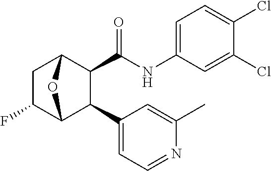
C1C(F)C2C(C3=CC=NC(C)=C3)C(C(NC3=CC=C(Cl)C(Cl)=C3)=O)C1O2
